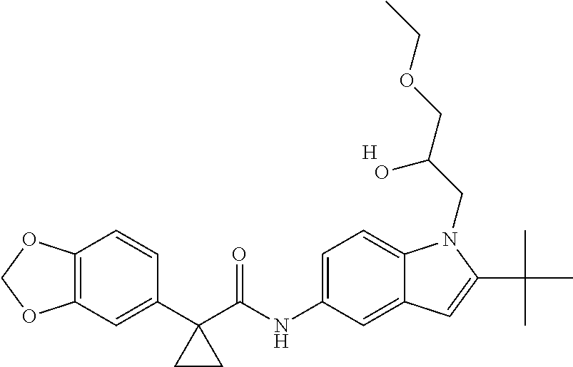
C12=C(C=C(C3(C(NC4=CC=C5C(=C4)C=C(C(C)(C)C)N5CC(COCC)O)=O)CC3)C=C1)OCO2.[H]
